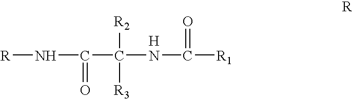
[R]NC(C(NC([R1])=O)([R2])[R3])=O.[H]
